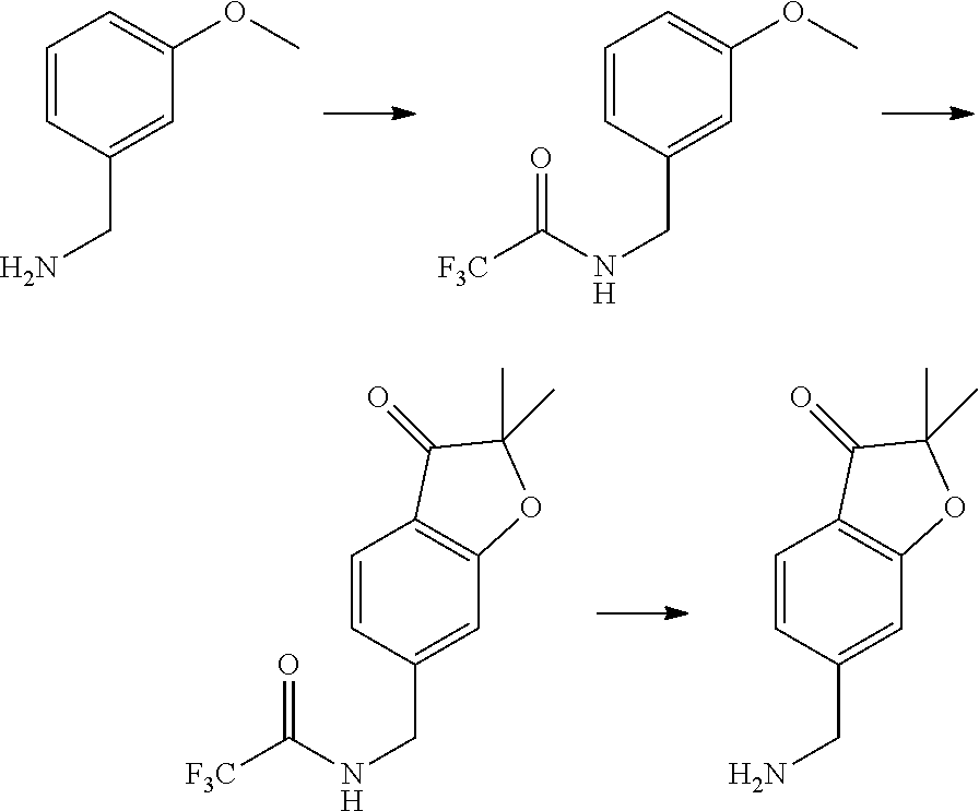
C1=CC(CNC(=O)[F3C])=CC2=C1C(=O)C(C)(C)O2.C1=CC(CN)=CC2=C1C(=O)C(C)(C)O2.C1=CC(CN)=CC(OC)=C1.C1=CC(CNC([F3C])=O)=CC(OC)=C1
